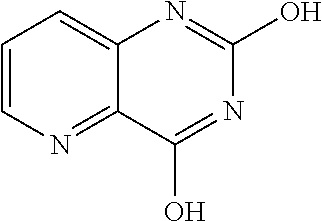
C1=CN=C2C(=C1)N=C(O)N=C2O
